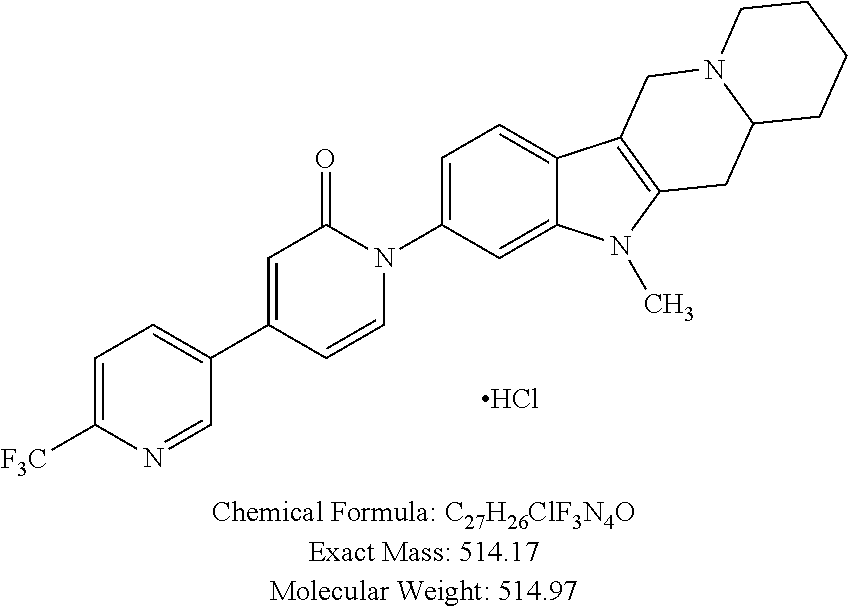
C1(N2C(=O)C=C(C3=CC=C([F3C])N=C3)C=C2)=CC=C2C(=C1)N(C)C1=C2CN2C(C1)CCCC2.Cl
